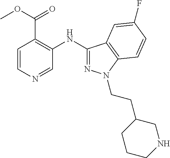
C1=CN=CC(NC2=NN(CCC3CCCNC3)C3=C2C=C(F)C=C3)=C1C(=O)OC
